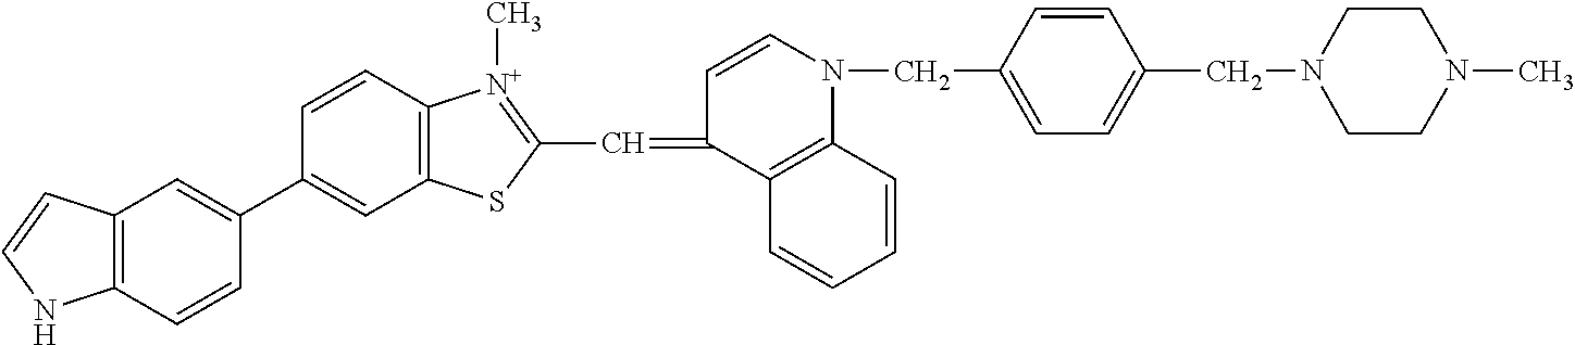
C1(C2=CC3=C(C=C2)NC=C3)=CC2=C(C=C1)[N+](C)=C(C=C1C=CN(CC3=CC=C(CN4CCN(C)CC4)C=C3)C3=C1C=CC=C3)S2
